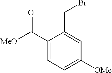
[MeO]C(C1=CC=C([OMe])C=C1CBr)=O
